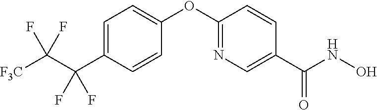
C1=C(C(C([F3C])(F)F)(F)F)C=CC(OC2=NC=C(C(NO)=O)C=C2)=C1
